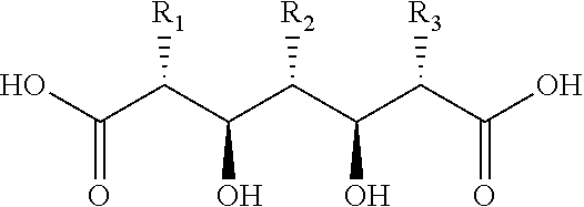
OC(C(C(C(C(C(C(O)=O)[R3])O)[R2])O)[R1])=O
